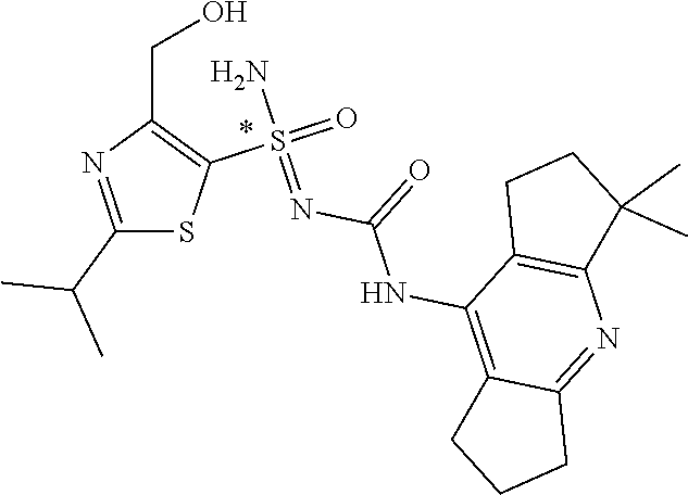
O=S(=NC(NC1=C2CCCC2=NC2=C1CCC2(C)C)=O)(N)C1=C(CO)N=C(C(C)C)S1
